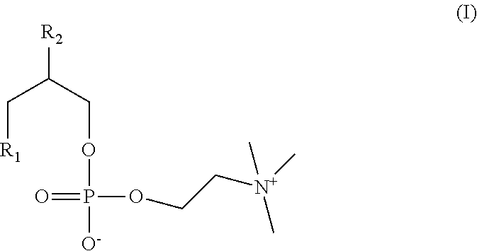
[R1]CC([R2])COP([O-])(OCC[N+](C)(C)C)=O
